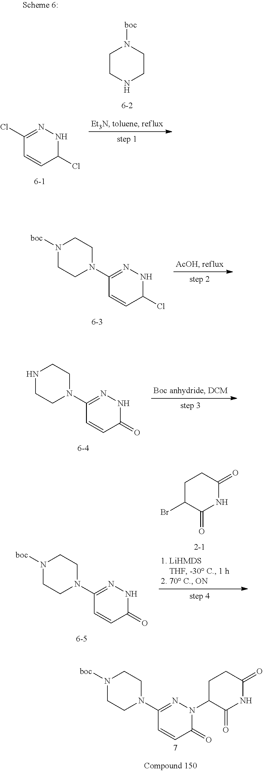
C1(Cl)NN=C(N2CCN([boc])CC2)C=C1.C1(=O)NN=C(N2CCNCC2)C=C1.C1C(Br)C(=O)NC(=O)C1.C1(=O)NN=C(N2CCN([boc])CC2)C=C1.C1(Cl)NN=C(Cl)C=C1.C1CNCCN1[boc].C1(=O)C=CC(N2CCN([boc])CC2)=NN1C1CCC(=O)NC1=O
